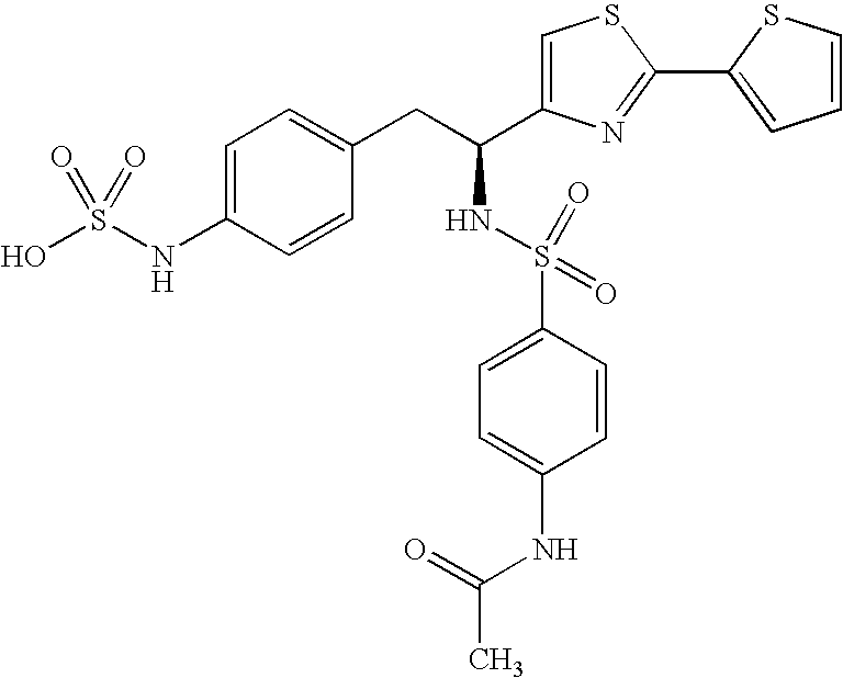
C1=C(NS(O)(=O)=O)C=CC(CC(NS(C2=CC=C(NC(C)=O)C=C2)(=O)=O)C2=CSC(C3=CC=CS3)=N2)=C1
